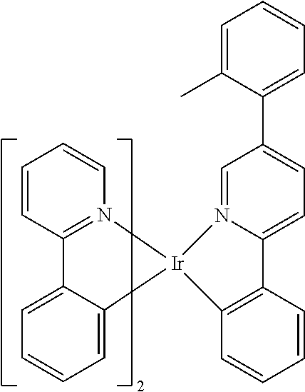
C12=CC=CC=C1[Ir]1(N3=C2C=CC=C3)N2=CC(C3=CC=CC=C3C)=CC=C2C2=C1C=CC=C2
